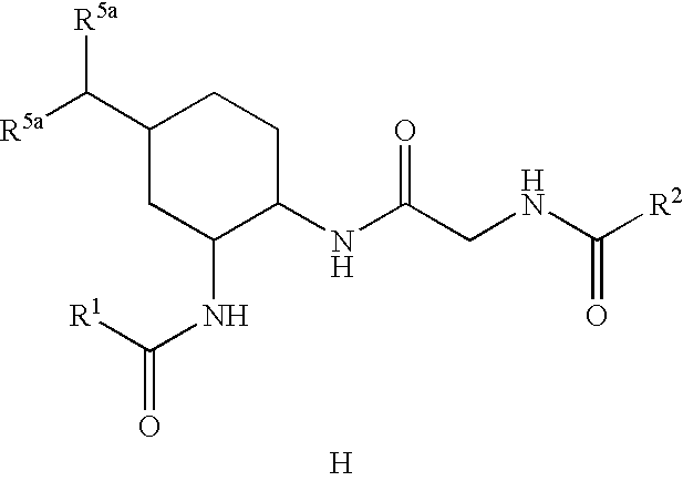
[H].N(C(CNC([R2])=O)=O)C1CCC(C([R5a])[R5a])CC1NC([R1])=O
